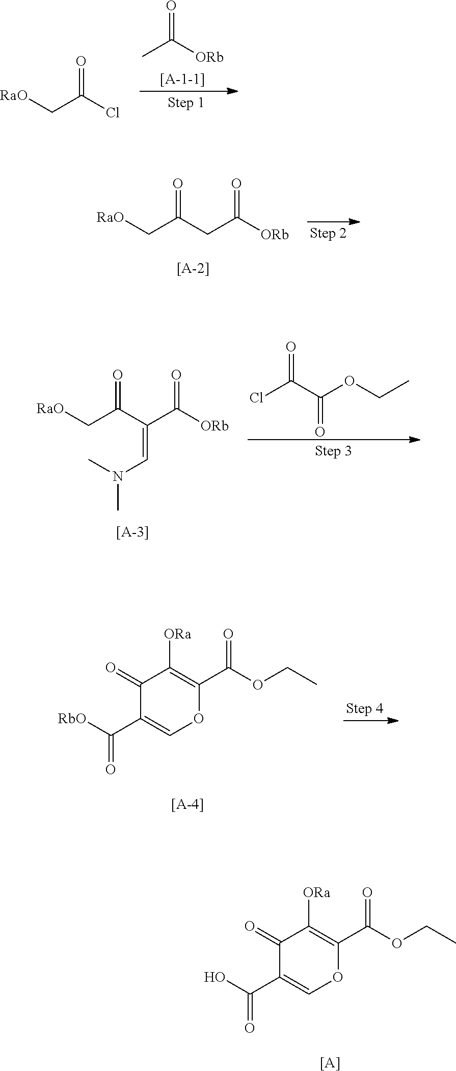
CC([ORb])=O.[RaO]CC(Cl)=O.[RaO]CC(CC([ORb])=O)=O.[[A-2]].ClC(C(OCC)=O)=O.[RaO]CC(C(C([ORb])=O)=CN(C)C)=O.[[A-3]].C1(=O)C(C([RbO])=O)=COC(C(OCC)=O)=C1[ORa].[[A-4]].C1(=O)C(C(O)=O)=COC(C(OCC)=O)=C1[ORa].[[A]]
